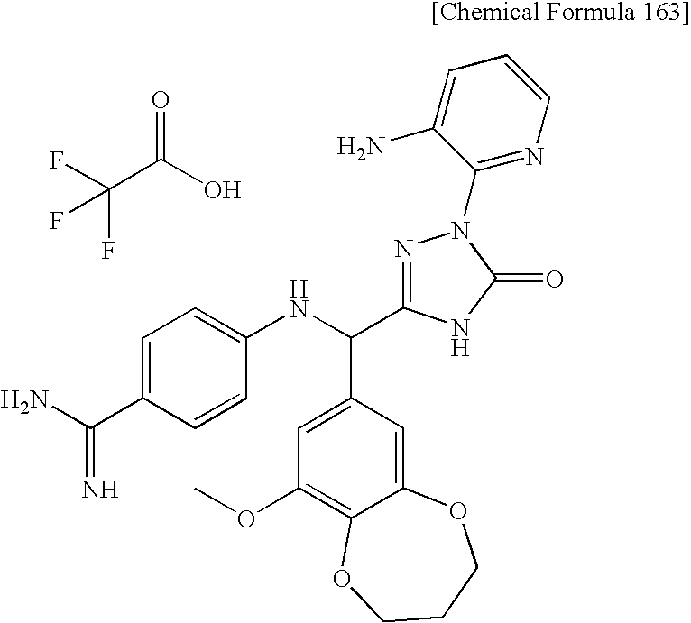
FC(C(O)=O)(F)F.C1=C(C(N)=N)C=CC(NC(C2=CC(OC)=C3C(=C2)OCCCO3)C2=NN(C3=NC=CC=C3N)C(=O)N2)=C1
